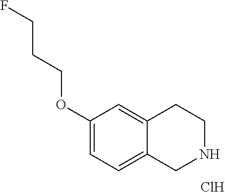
C1(OCCCF)=CC=C2C(=C1)CCNC2.Cl
